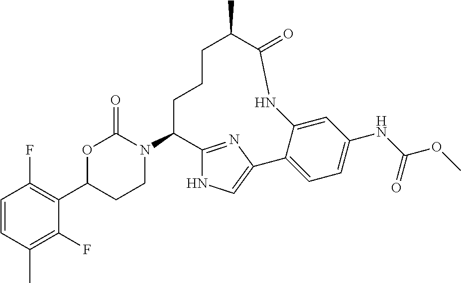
C1=CC(C)=C(F)C(C2CCN(C3C4=NC(=CN4)C4=CC=C(NC(OC)=O)C=C4NC(=O)C(C)CCC3)C(=O)O2)=C1F
